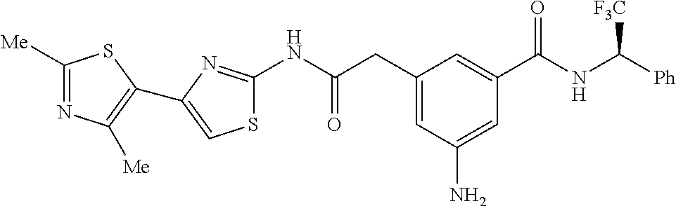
C1([Me])=NC([Me])=C(C2=CSC(NC(CC3=CC(N)=CC(C(NC([Ph])[F3C])=O)=C3)=O)=N2)S1
